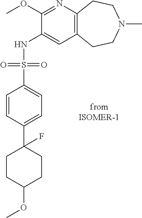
C1(OC)=NC2=C(C=C1NS(C1=CC=C(C3(F)CCC(OC)CC3)C=C1)(=O)=O)CCN(C)CC2
